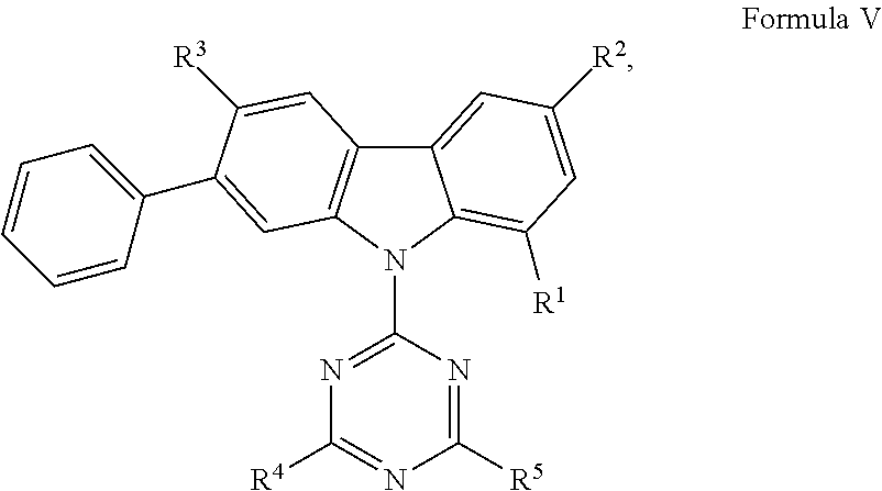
C12=C(N(C3=NC([R4])=NC([R5])=N3)C3=C([R1])C=C([R2])C=C13)C=C(C1=CC=CC=C1)C([R3])=C2
